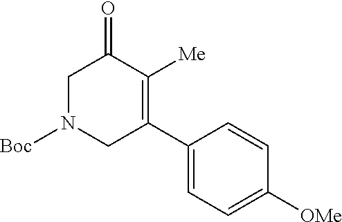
C1N([Boc])CC(C2=CC=C([OMe])C=C2)=C([Me])C1=O
